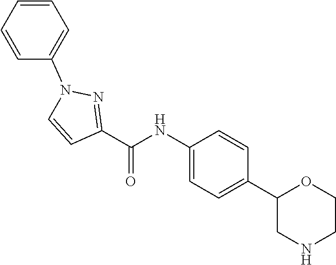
C1(C(NC2=CC=C(C3CNCCO3)C=C2)=O)=NN(C2=CC=CC=C2)C=C1
